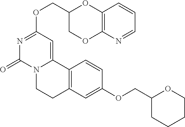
C(OC1=NC(=O)N2C(=C1)C1=C(CC2)C=C(OCC2CCCCO2)C=C1)C1COC2=C(O1)C=CC=N2
